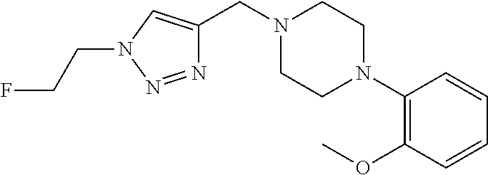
N1=NN(CCF)C=C1CN1CCN(C2=C(OC)C=CC=C2)CC1
